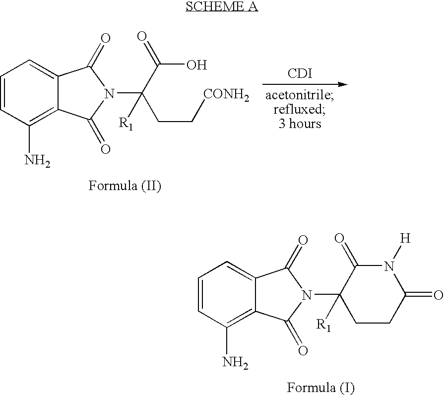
[CDI].C1=CC(N)=C2C(=C1)C(=O)N(C(C(O)=O)(CC[CONH2])[R1])C2=O.C1=CC(N)=C2C(=C1)C(=O)N(C1([R1])C(=O)N([H])C(=O)CC1)C2=O
